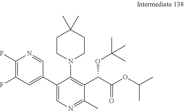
C1CN(C2=C(C(C(OC(C)C)=O)OC(C)(C)C)C(C)=NC=C2C2=CC(F)=C(F)N=C2)CCC1(C)C
